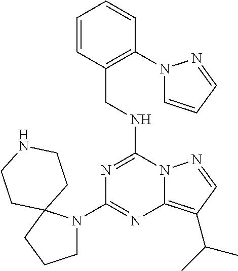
N1=C(NCC2=C(N3C=CC=N3)C=CC=C2)N2C(=C(C(C)C)C=N2)N=C1N1CCCC12CCNCC2
